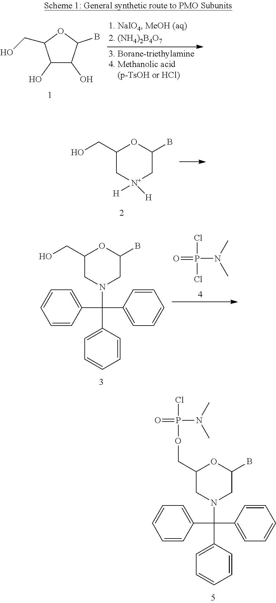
C1(O)C(O)C(B)OC1CO.C1(CO)C[N+]([H])([H])CC(B)O1.P(Cl)(=O)(N(C)C)Cl.C1=CC(C(C2=CC=CC=C2)(C2=CC=CC=C2)N2CC(B)OC(CO)C2)=CC=C1.C1=CC(C(C2=CC=CC=C2)(C2=CC=CC=C2)N2CC(B)OC(COP(=O)(N(C)C)Cl)C2)=CC=C1
